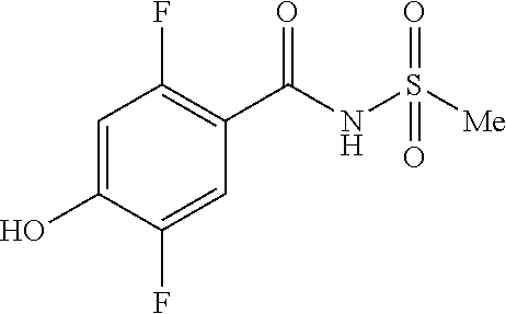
C1=C(O)C(F)=CC(C(NS([Me])(=O)=O)=O)=C1F
